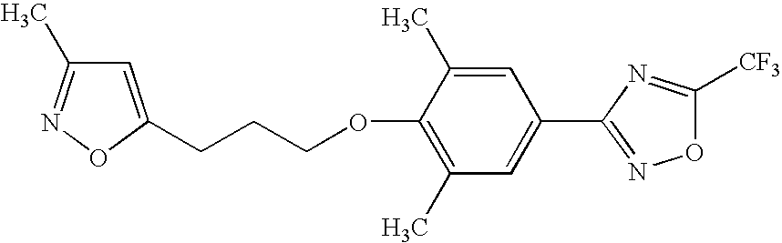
C1=C(CCCOC2=C(C)C=C(C3=NOC([CF3])=N3)C=C2C)ON=C1C
